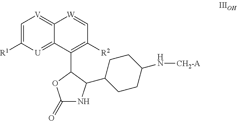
C1=C([R1])[U]=C2C(=[V]1)[W]=CC([R2])=C2C1OC(=O)NC1C1CCC(N[CH2-A])CC1
